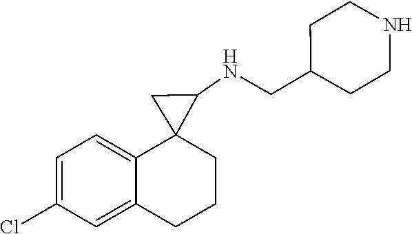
C1=C(Cl)C=C2C(=C1)C1(C(NCC3CCNCC3)C1)CCC2
